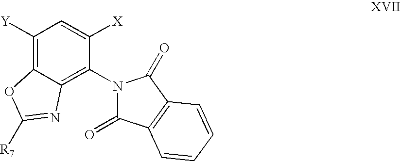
C1([Y])=C2C(=C(N3C(=O)C4=C(C3=O)C=CC=C4)C([X])=C1)N=C([R7])O2
